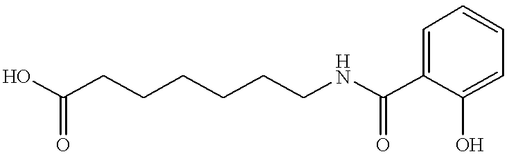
OC(CCCCCCNC(C1=CC=CC=C1O)=O)=O
